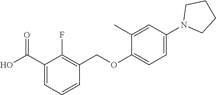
C1(C(O)=O)=CC=CC(COC2=CC=C(N3CCCC3)C=C2C)=C1F
